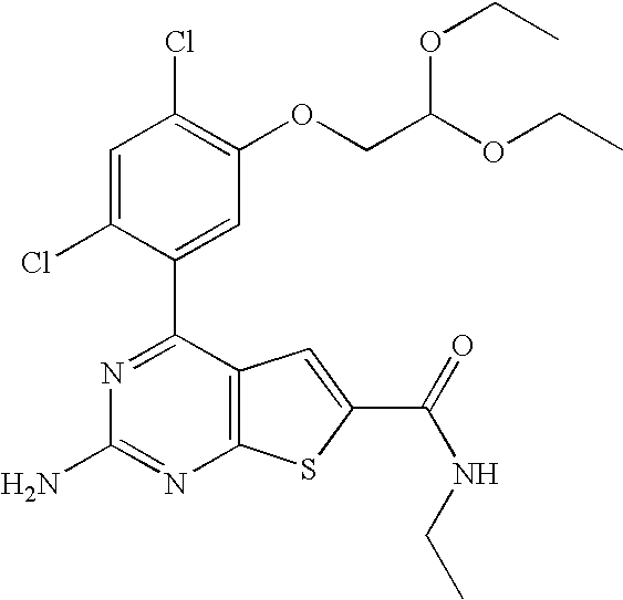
N1=C(C2=CC(OCC(OCC)OCC)=C(Cl)C=C2Cl)C2=C(N=C1N)SC(C(NCC)=O)=C2
